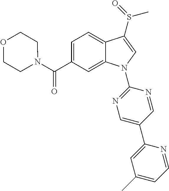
C(C1=CC=C2C(=C1)N(C1=NC=C(C3=CC(C)=CC=N3)C=N1)C=C2S(C)=O)(=O)N1CCOCC1
